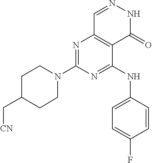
N1=C(N2CCC(C[CN])CC2)N=C(NC2=CC=C(F)C=C2)C2=C1C=NNC2=O
